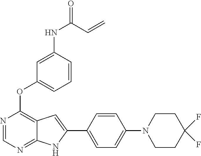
N1=CN=C2C(=C1OC1=CC=CC(NC(=O)C=C)=C1)C=C(C1=CC=C(N3CCC(F)(F)CC3)C=C1)N2
